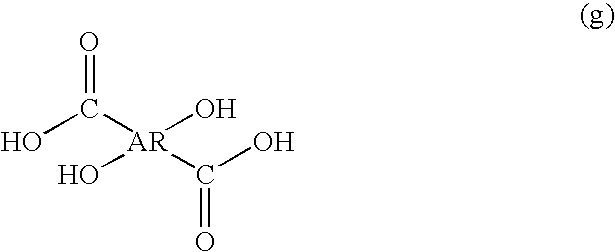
OC([AR](O)(O)C(O)=O)=O
